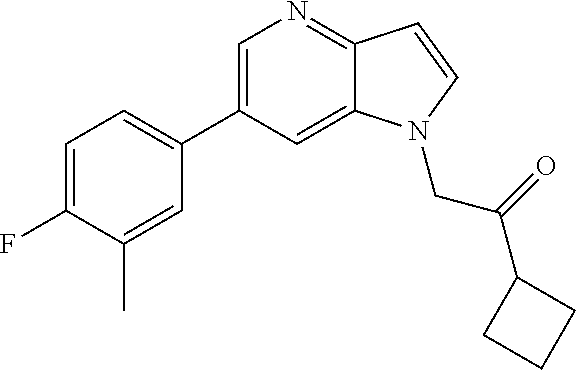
C1(C2=CN=C3C(=C2)N(CC(C2CCC2)=O)C=C3)=CC=C(F)C(C)=C1
